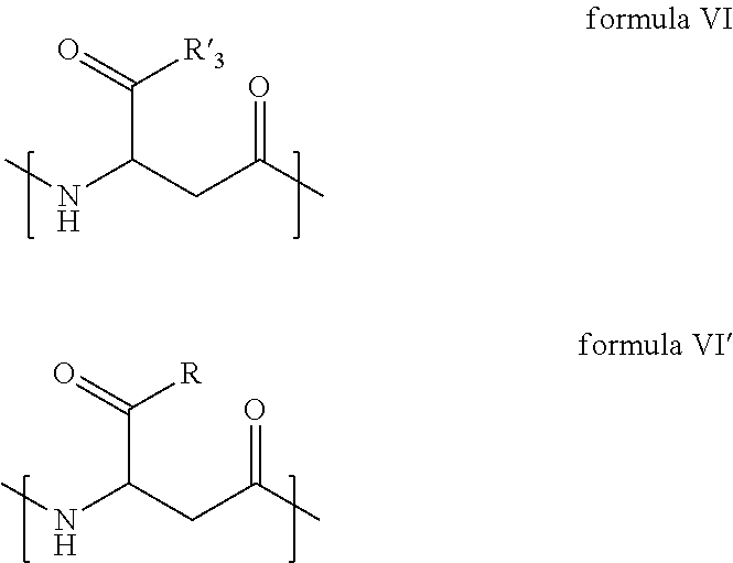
CNC(CC(C)=O)C(=O)[R3].CNC(CC(C)=O)C(=O)[R]
